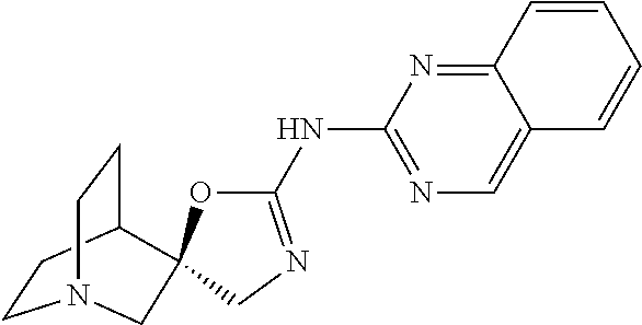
C1CC2CCN1CC21OC(NC2=NC=C3C(=N2)C=CC=C3)=NC1
